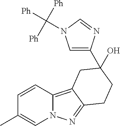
C1=CC2=C3C(=NN2C=C1C)CCC(O)(C1=CN(C([Ph])([Ph])[Ph])C=N1)C3
